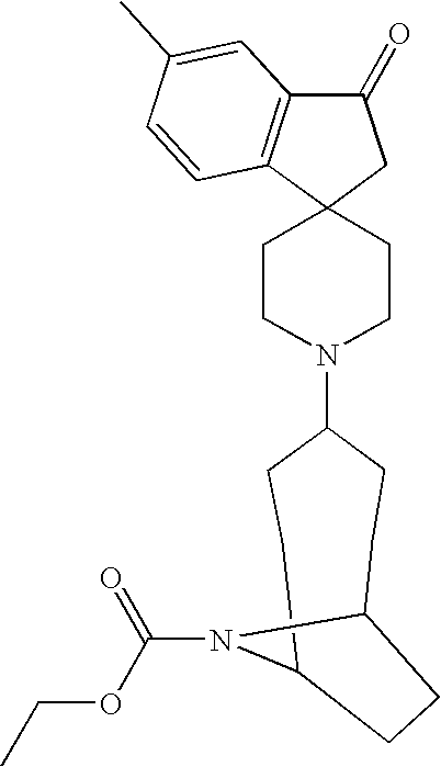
C1CN(C2CCC3N(C(OCC)=O)C(CC2)CC3)CCC12CC(=O)C1=C2C=CC(C)=C1
